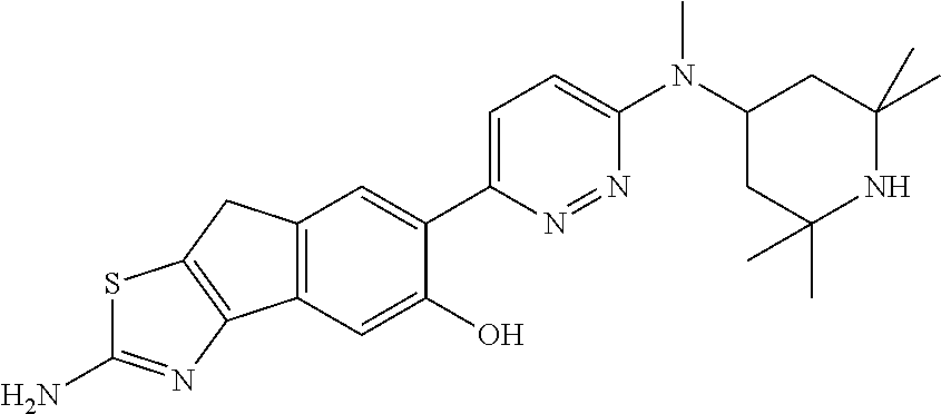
C12=C(C=C(O)C(C3=CC=C(N(C4CC(C)(C)NC(C)(C)C4)C)N=N3)=C1)C1=C(C2)SC(N)=N1
